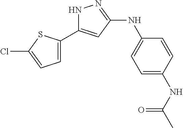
N1C(C2=CC=C(Cl)S2)=CC(NC2=CC=C(NC(C)=O)C=C2)=N1
